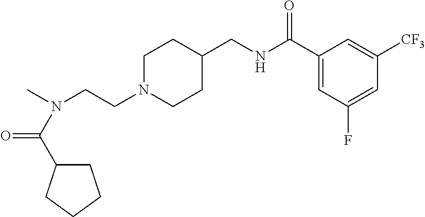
N(CCN1CCC(CNC(C2=CC(F)=CC([CF3])=C2)=O)CC1)(C)C(C1CCCC1)=O
